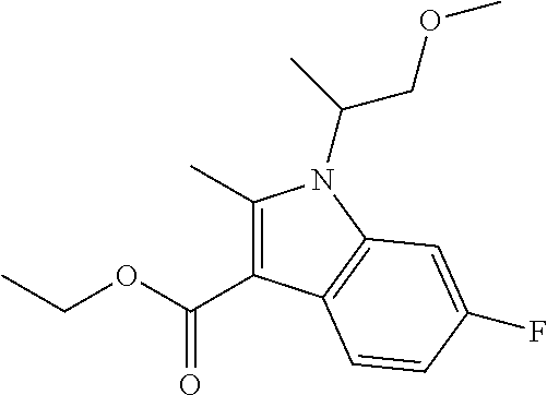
C1(C)=C(C(=O)OCC)C2=C(N1C(COC)C)C=C(F)C=C2
